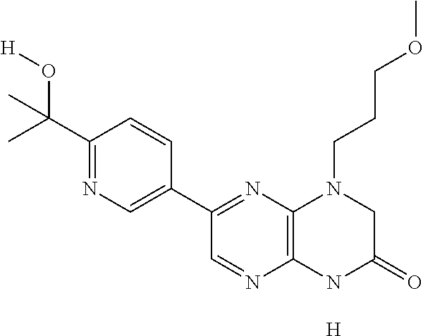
C1(C(C)(O[H])C)=NC=C(C2=NC3=C(N=C2)NC(=O)CN3CCCOC)C=C1.[H]
